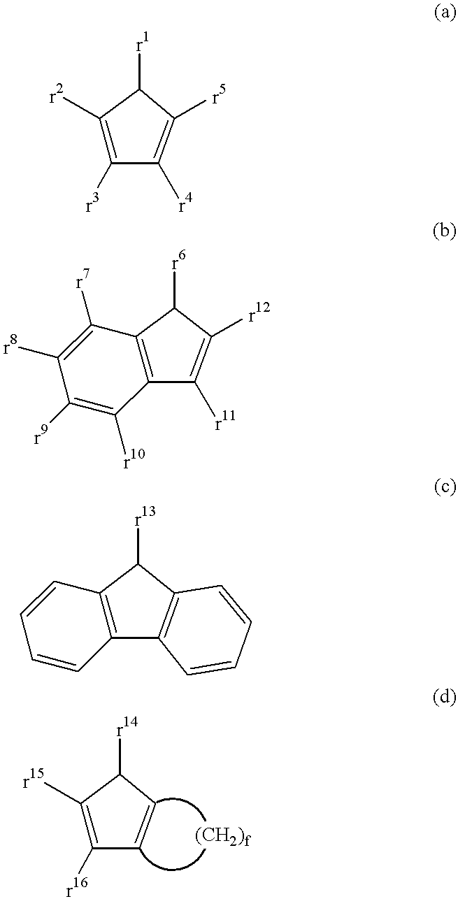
C1([r2])=C([r3])C([r4])=C([r5])C1[r1].C12=C(C([r11])=C([r12])C1[r6])C([r10])=C([r9])C([r8])=C2[r7].C12=C(C3=C(C1[r13])C=CC=C3)C=CC=C2.C1([r15])=C([r16])C=CC1[r14]
